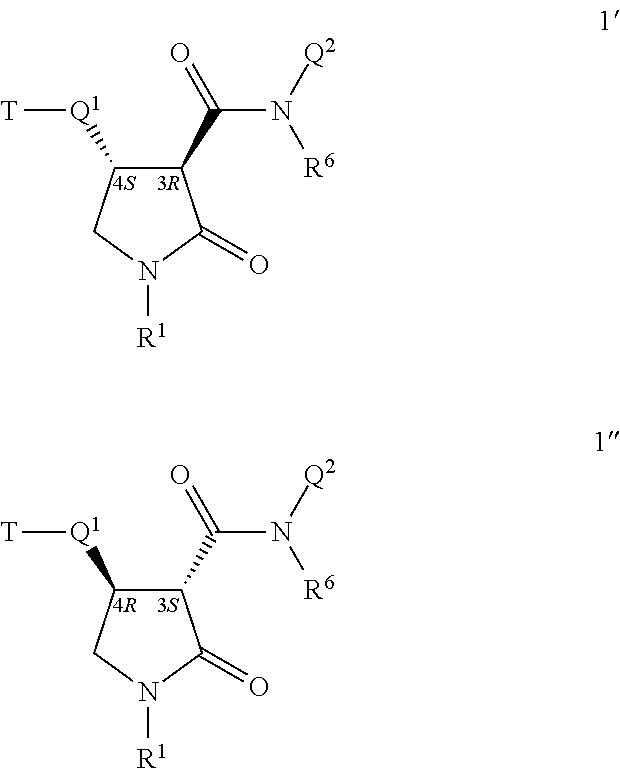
C1([Q1][T])CN([R1])C(=O)C1C(N([Q2])[R6])=O.C1([Q1][T])CN([R1])C(=O)C1C(N([Q2])[R6])=O
